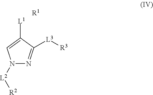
N1([L2][R2])N=C([L3][R3])C([L1])=C1.[R1]
